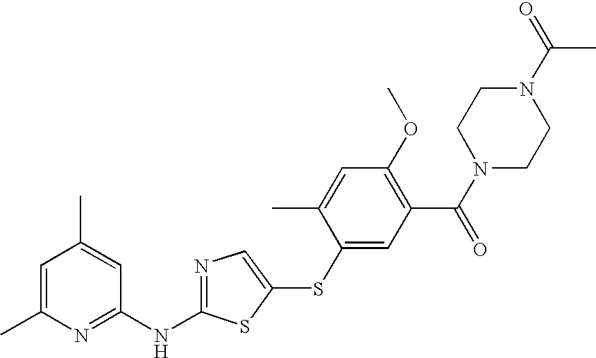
C1=C(C)N=C(NC2=NC=C(SC3=CC(C(=O)N4CCN(C(=O)C)CC4)=C(OC)C=C3C)S2)C=C1C
